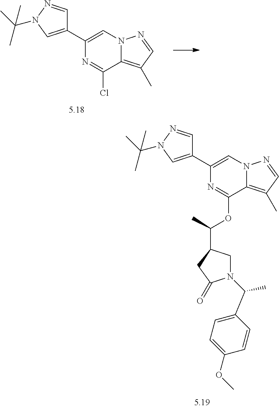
C1(C2=CN3C(=C(C)C=N3)C(Cl)=N2)=CN(C(C)(C)C)N=C1.C1(C2=CN3C(=C(C)C=N3)C(OC(C3CN(C(C4=CC=C(OC)C=C4)C)C(=O)C3)C)=N2)=CN(C(C)(C)C)N=C1
